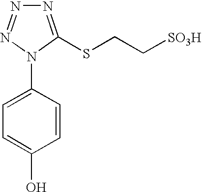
N1=C(SCC[SO3H])N(C2=CC=C(O)C=C2)N=N1
